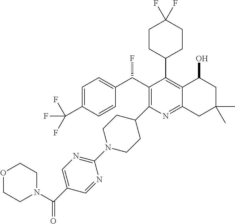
C1=C(C(F)(F)F)C=CC(C(C2=C(C3CCN(C4=NC=C(C(N5CCOCC5)=O)C=N4)CC3)N=C3C(=C2C2CCC(F)(F)CC2)C(O)CC(C)(C)C3)F)=C1
